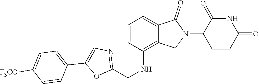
C1(NCC2=NC=C(C3=CC=C([F3CO])C=C3)O2)=C2C(=CC=C1)C(=O)N(C1CCC(=O)NC1=O)C2
